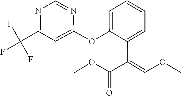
O(C)C=C(C(OC)=O)C1=CC=CC=C1OC1=CC(C(F)(F)F)=NC=N1
